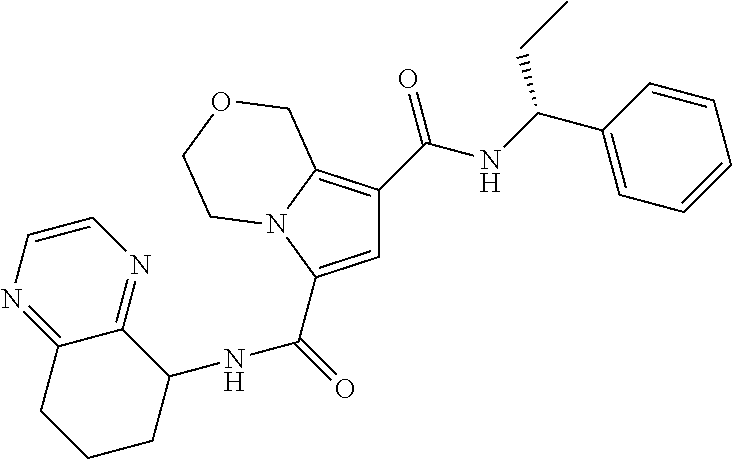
C1=C(C(=O)NC2C3=NC=CN=C3CCC2)N2C(=C1C(NC(C1=CC=CC=C1)CC)=O)COCC2
